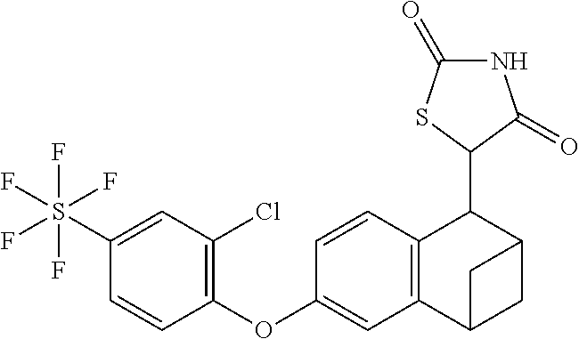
C1(S(F)(F)(F)(F)F)=CC(Cl)=C(OC2=CC3=C(C=C2)C(C2C(=O)NC(=O)S2)C2CC3C2)C=C1
